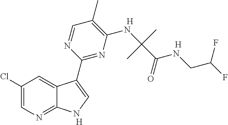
C1(Cl)=CN=C2C(=C1)C(C1=NC(NC(C(=O)NCC(F)F)(C)C)=C(C)C=N1)=CN2.[H].[H].[H]
